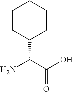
C1CC(C(C(O)=O)N)CCC1
